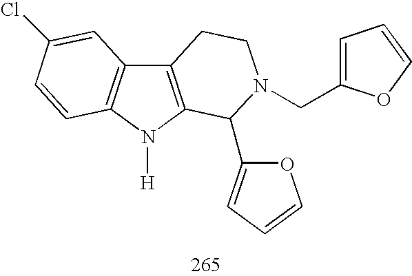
C12=C(N([H])C3=C1C=C(Cl)C=C3)C(C1=CC=CO1)N(CC1=CC=CO1)CC2
